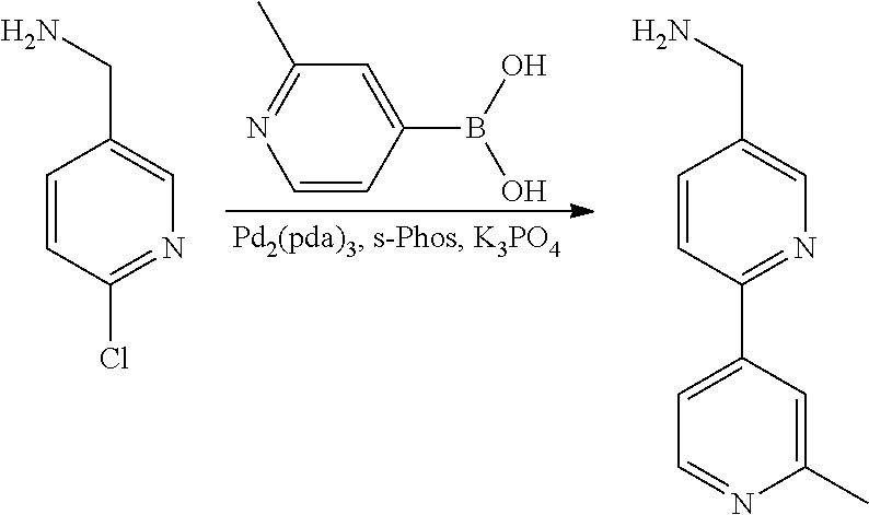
C1=CC(B(O)O)=CC(C)=N1.C1=CC(Cl)=NC=C1CN.C1=CC(C2=CC=NC(C)=C2)=NC=C1CN
